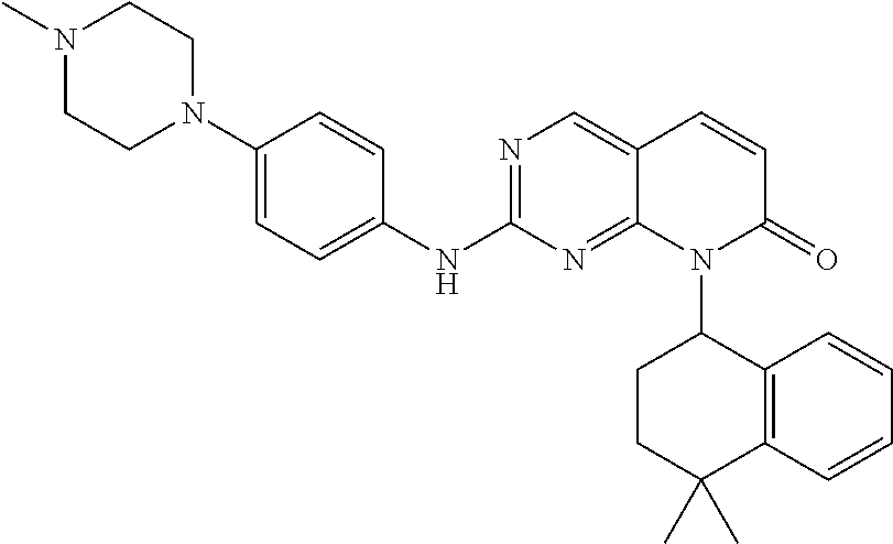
C1(N2CCN(C)CC2)=CC=C(NC2=NC=C3C(=N2)N(C2C4=C(C=CC=C4)C(C)(C)CC2)C(=O)C=C3)C=C1
